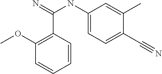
C1(OC)=C(C(=N)NC2=CC=C(C#N)C(C)=C2)C=CC=C1
